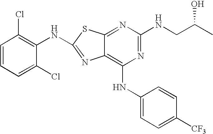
C1=CC=C(Cl)C(NC2=NC3=C(NC4=CC=C([CF3])C=C4)N=C(NCC(C)O)N=C3S2)=C1Cl
